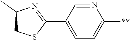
C1(C2=NC(C)CS2)=CC=C([**])N=C1
